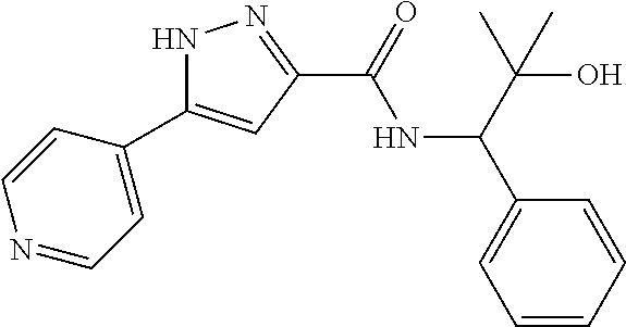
N1C(C2=CC=NC=C2)=CC(C(=O)NC(C2=CC=CC=C2)C(O)(C)C)=N1
